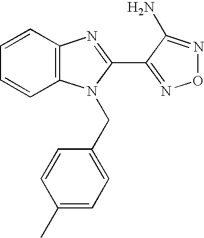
C1=CC2=C(C=C1)N(CC1=CC=C(C)C=C1)C(C1=NON=C1N)=N2
